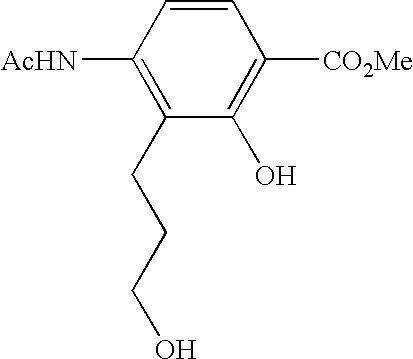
C1=CC([AcHN])=C(CCCO)C(O)=C1[CO2Me]
